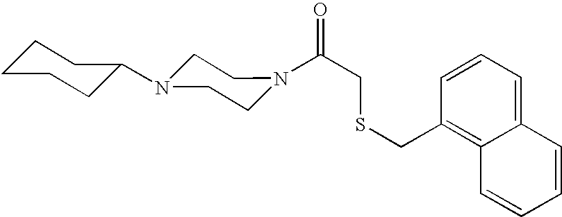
C(CSCC1=C2C(=CC=C1)C=CC=C2)(=O)N1CCN(C2CCCCC2)CC1
